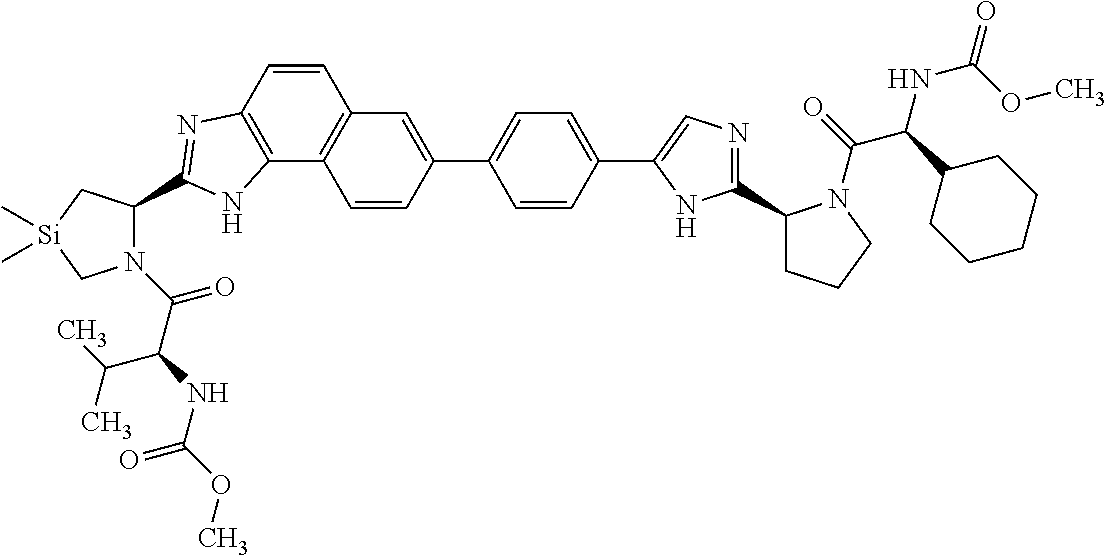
C1(C2=CC3=C(C4=C(C=C3)N=C(C3N(C(C(NC(=O)OC)C(C)C)=O)C[Si](C)(C)C3)N4)C=C2)=CC=C(C2=CN=C(C3CCCN3C(=O)C(C3CCCCC3)NC(=O)OC)N2)C=C1
